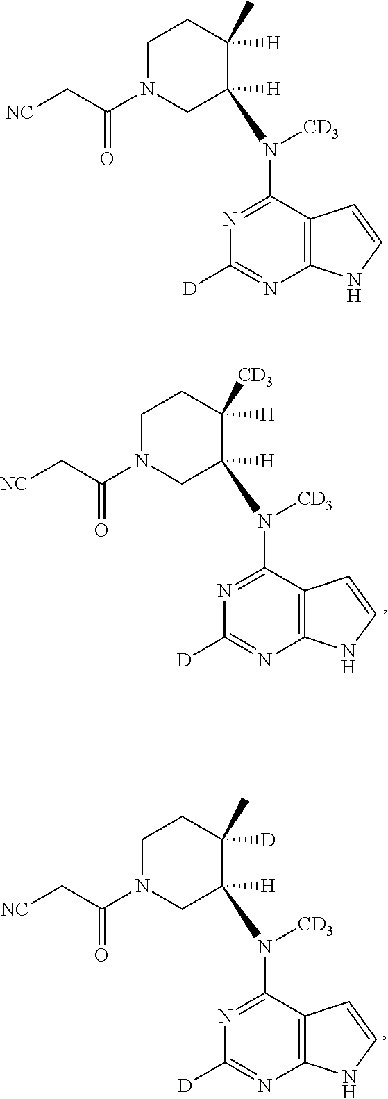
C12=C(C(N([CD3])C3([H])CN(C(C[NC])=O)CCC3([H])C)=NC([D])=N1)C=CN2.C12=C(C(N([CD3])C3([H])CN(C(C[NC])=O)CCC3([H])[CD3])=NC([D])=N1)C=CN2.C12=C(C(N([CD3])C3([H])CN(C(C[NC])=O)CCC3([D])C)=NC([D])=N1)C=CN2
